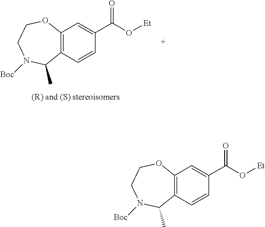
C12=C(C=CC(C(=O)O[Et])=C1)C(C)N([Boc])CCO2.C12=C(C=CC(C(=O)O[Et])=C1)C(C)N([Boc])CCO2
